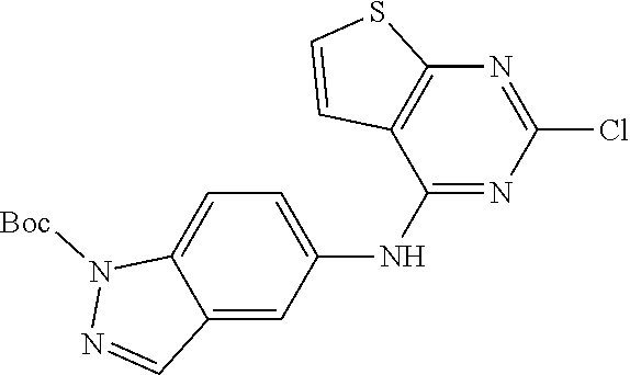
C12=CC=C(NC3=NC(Cl)=NC4=C3C=CS4)C=C1C=NN2[Boc]
